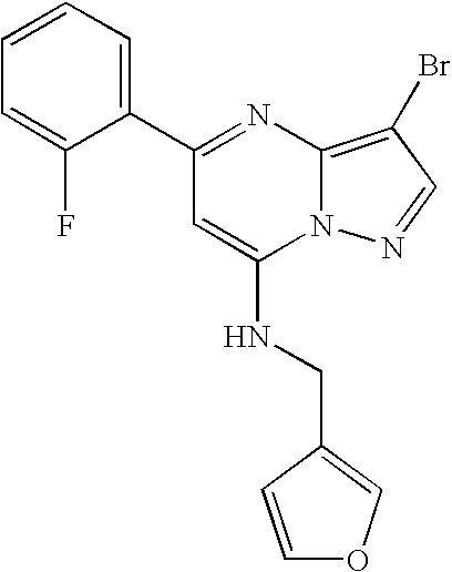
C1(C2=CC=CC=C2F)=NC2=C(Br)C=NN2C(NCC2=COC=C2)=C1
